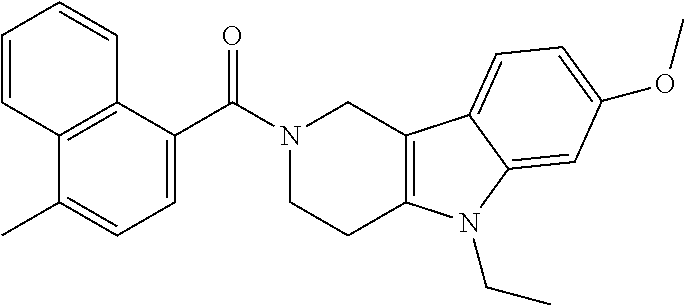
C1=C(C(N2CCC3=C(C2)C2=CC=C(OC)C=C2N3CC)=O)C2=C(C(C)=C1)C=CC=C2
